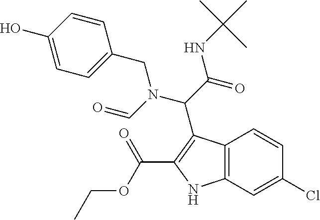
C12=C(NC(C(OCC)=O)=C1C(C(NC(C)(C)C)=O)N(CC1=CC=C(O)C=C1)C=O)C=C(Cl)C=C2
